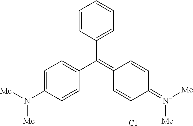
C(C1=CC=C(N([Me])[Me])C=C1)(=C1C=CC(=[N-]([Me])[Me])C=C1)C1=CC=CC=C1.Cl
